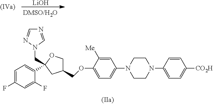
C1=C(F)C=C(F)C(C2(CN3C=NC=N3)OCC(COC3=CC=C(N4CCN(C5=CC=C([CO2H])C=C5)CC4)C=C3[Me])C2)=C1.[LiOH]
